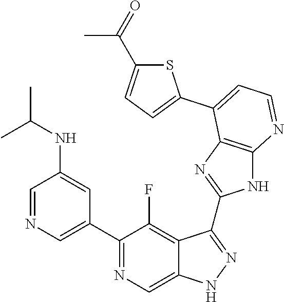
C1=NC=C(C2=NC=C3C(=C2F)C(C2=NC4=C(N2)N=CC=C4C2=CC=C(C(=O)C)S2)=NN3)C=C1NC(C)C
